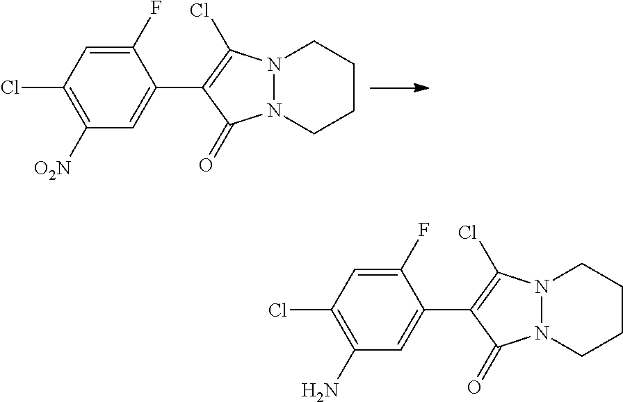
C1([O2N])=C(Cl)C=C(F)C(C2=C(Cl)N3N(C2=O)CCCC3)=C1.C1(N)=C(Cl)C=C(F)C(C2=C(Cl)N3N(C2=O)CCCC3)=C1
